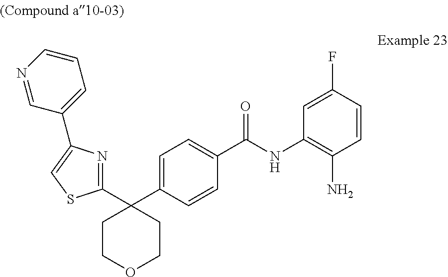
FC1=CC(NC(C2=CC=C(C3(C4=NC(C5=CC=CN=C5)=CS4)CCOCC3)C=C2)=O)=C(N)C=C1
